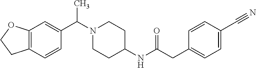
C12=C(C=CC(C(N3CCC(NC(CC4=CC=C(C#N)C=C4)=O)CC3)C)=C1)CCO2
